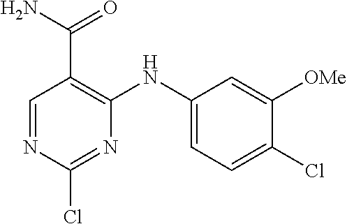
C1=NC(Cl)=NC(NC2=CC=C(Cl)C([OMe])=C2)=C1C(N)=O
